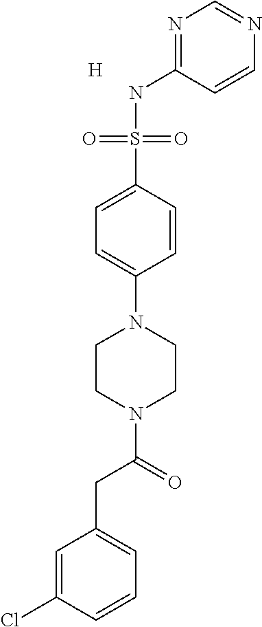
C1=C(S(NC2=NC=NC=C2)(=O)=O)C=CC(N2CCN(C(=O)CC3=CC=CC(Cl)=C3)CC2)=C1.[H]
